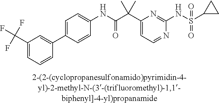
C1(NC(=O)C(C2=CC=NC(NS(=O)(=O)C3CC3)=N2)(C)C)=CC=C(C2=CC(C(F)(F)F)=CC=C2)C=C1
